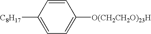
C1=C([C8H17])C=CC([O(CH2CH2O)23H])=C1
